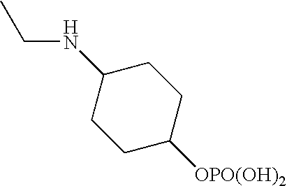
C1C(NCC)CCC([OPO(OH)2])C1
